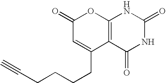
C1(=O)C=C(CCCCC#C)C2=C(O1)NC(=O)NC2=O
